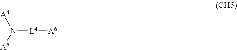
N([L4][A6])([A5])[A4]
